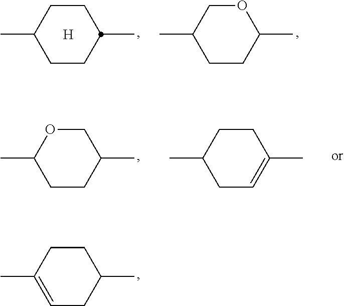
C1=C(C)CCC(C)C1.[H].C1CC(C)CCC1C.C1CC(C)OCC1C.C1CC(C)COC1C.C1C=C(C)CCC1C
